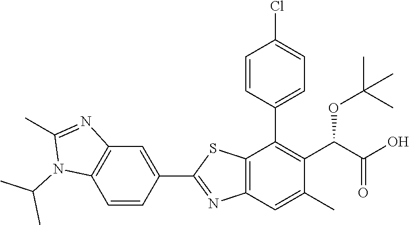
C1=CC(C2=C(C(OC(C)(C)C)C(=O)O)C(C)=CC3=C2SC(C2=CC4=C(C=C2)N(C(C)C)C(C)=N4)=N3)=CC=C1Cl
